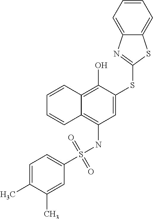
C1=C(SC2=NC3=CC=CC=C3S2)C(O)=C2C(=C1NS(C1=CC=C(C)C(C)=C1)(=O)=O)C=CC=C2
